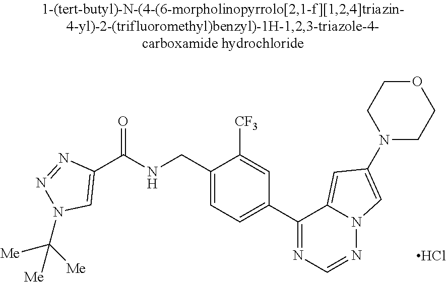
C1(C(NCC2=CC=C(C3=NC=NN4C3=CC(N3CCOCC3)=C4)C=C2[CF3])=O)=CN(C([Me])([Me])[Me])N=N1.Cl
